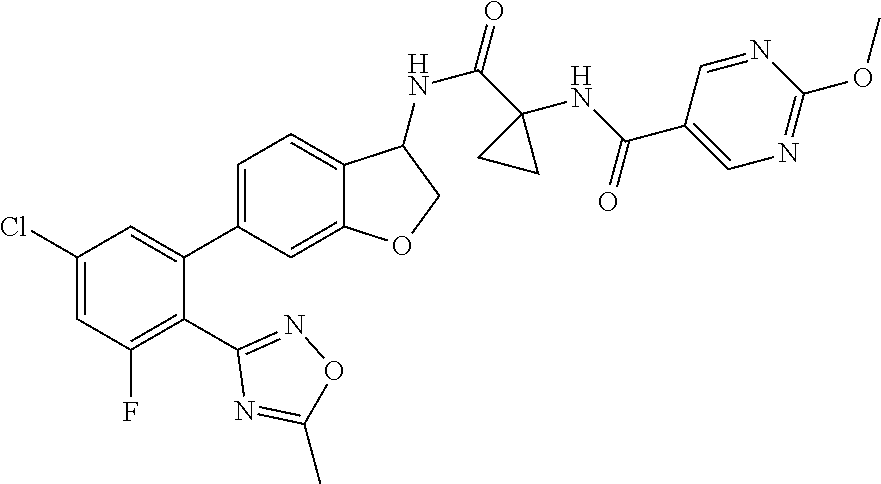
C1(Cl)=CC(F)=C(C2=NOC(C)=N2)C(C2=CC=C3C(=C2)OCC3NC(=O)C2(NC(C3=CN=C(OC)N=C3)=O)CC2)=C1
